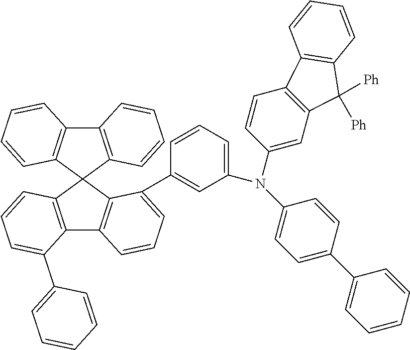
C12=C(C3(C4=C1C=CC=C4)C1=C(C4=C3C(C3=CC(N(C5=CC6=C(C=C5)C5=C(C6([Ph])[Ph])C=CC=C5)C5=CC=C(C6=CC=CC=C6)C=C5)=CC=C3)=CC=C4)C(C3=CC=CC=C3)=CC=C1)C=CC=C2
